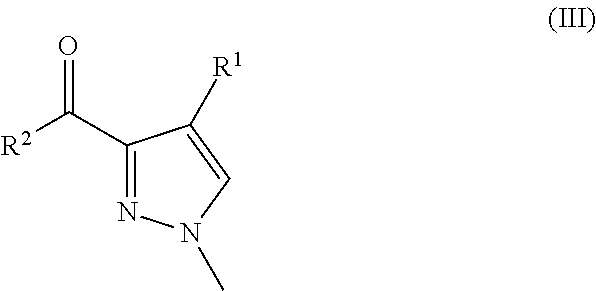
[R2]C(=O)C1=NN(C)C=C1[R1]
